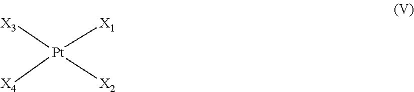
[X3][Pt]([X2])([X1])[X4]
